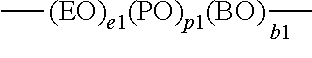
[(EO)e1(PO)p1(BO)](C)C
